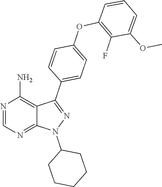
C1=NC(N)=C2C(=N1)N(C1CCCCC1)N=C2C1=CC=C(OC2=C(F)C(OC)=CC=C2)C=C1
